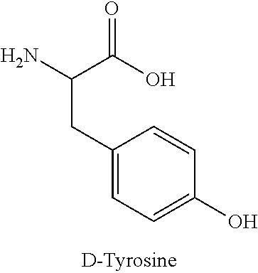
NC(C(O)=O)CC1=CC=C(O)C=C1
